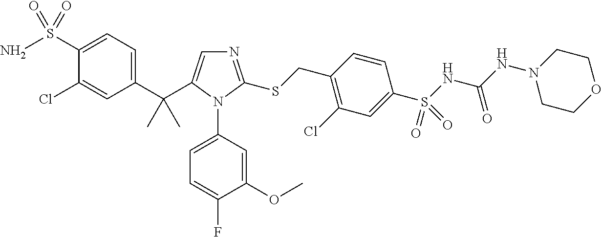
C1(C(C2=CN=C(SCC3=C(Cl)C=C(S(=O)(NC(=O)NN4CCOCC4)=O)C=C3)N2C2=CC=C(F)C(OC)=C2)(C)C)=CC=C(S(=O)(N)=O)C(Cl)=C1
